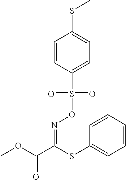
O(S(C1=CC=C(SC)C=C1)(=O)=O)N=C(C(OC)=O)SC1=CC=CC=C1
